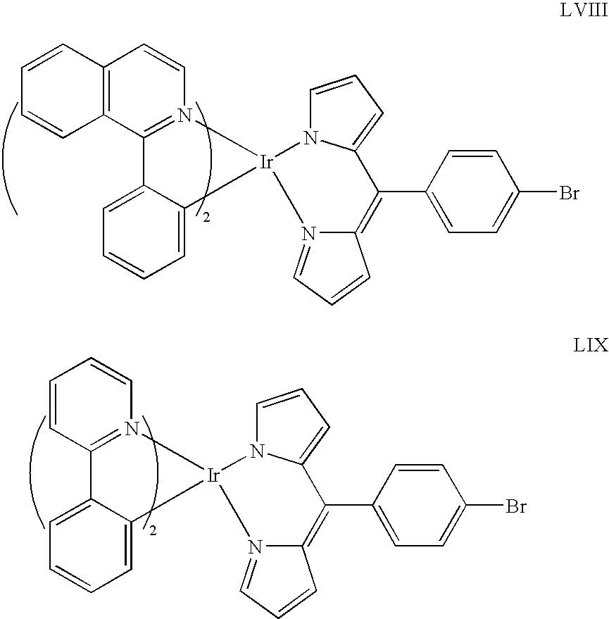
C12=C(C3=N(C=C1)[Ir]1(C4=CC=CC=C34)N3C=CC=C3C(C3=CC=C(Br)C=C3)=C3N1=CC=C3)C=CC=C2.C1=CC2=N(C=C1)[Ir]1(C3=CC=CC=C23)N2C=CC=C2C(C2=CC=C(Br)C=C2)=C2N1=CC=C2
